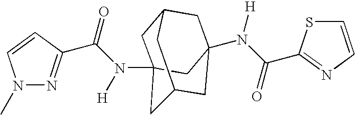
C1C2(N(C(=O)C3=NN(C)C=C3)[H])CC3CC(N(C(=O)C4=NC=CS4)[H])(CC1C3)C2
